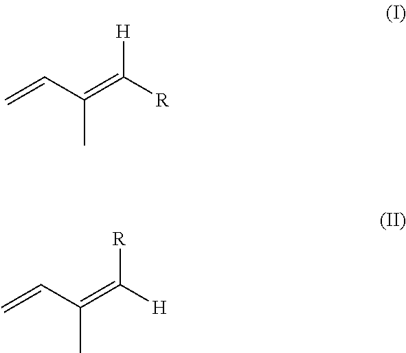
C=CC(=C([R])[H])C.C=CC(=C([H])[R])C
